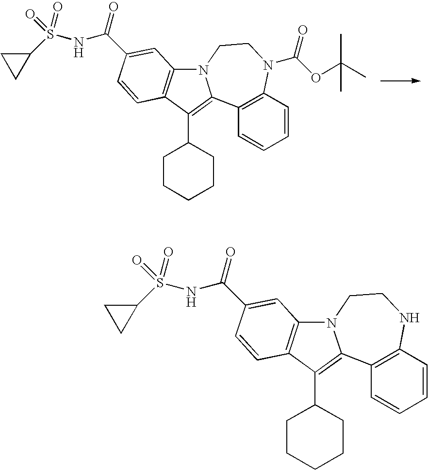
C1(C2CCCCC2)=C2C3=C(C=CC=C3)N(C(OC(C)(C)C)=O)CCN2C2=C1C=CC(C(NS(C1CC1)(=O)=O)=O)=C2.C1(C2CCCCC2)=C2C3=C(C=CC=C3)NCCN2C2=C1C=CC(C(NS(C1CC1)(=O)=O)=O)=C2
